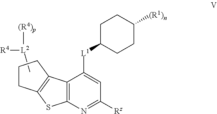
C1C([L1]C2=CC([Rz])=NC3=C2C2=C(S3)CCC2)CCC([(R1)n])C1.C[L2]([(R4)p])[R4]
